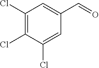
C1(Cl)=C(Cl)C(Cl)=CC(C=O)=C1
